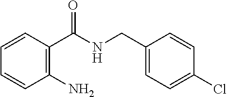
C1(N)=C(C(NCC2=CC=C(Cl)C=C2)=O)C=CC=C1
